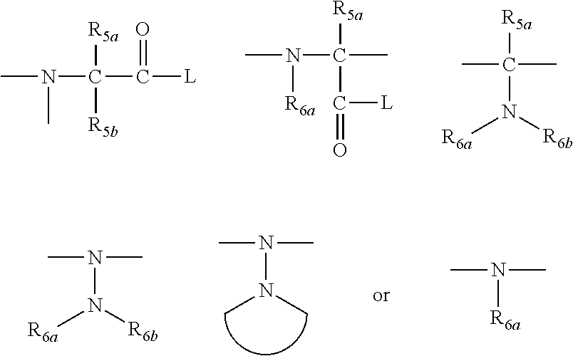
CN(C(C([L])=O)([R5a])[R5b])C.[R5a]C(C)(C)N([R6b])[R6a].CN(C(C)([R5a])C(=O)[L])[R6a].N(C)(C)N(C)C.N(C)(C)N([R6b])[R6a].N(C)(C)[R6a]
